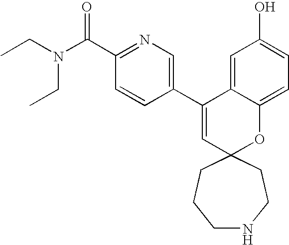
CCN(CC)C(C1=NC=C(C2=CC3(OC4=CC=C(O)C=C24)CCNCCC3)C=C1)=O
